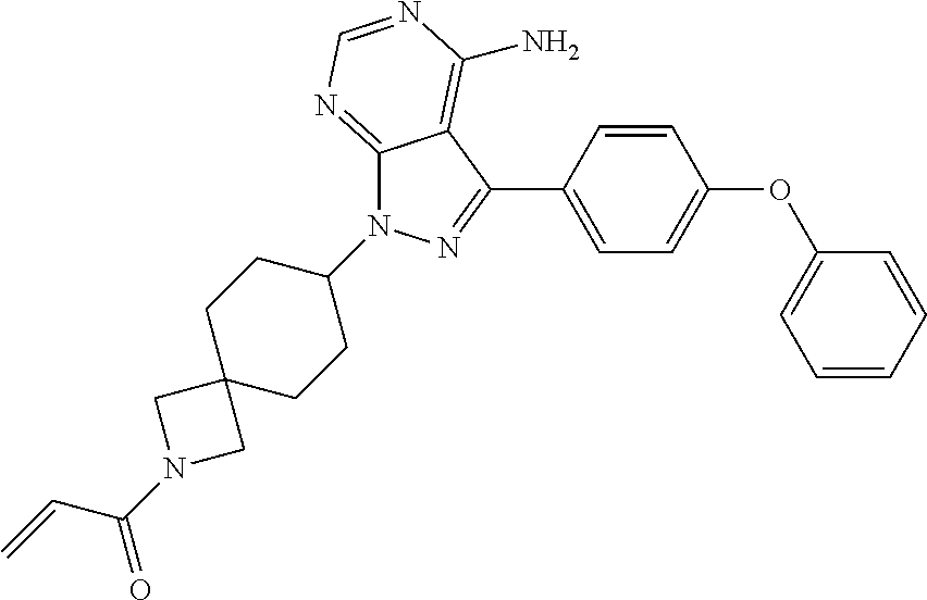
C1(C2=NN(C3CCC4(CC3)CN(C(C=C)=O)C4)C3=NC=NC(N)=C32)=CC=C(OC2=CC=CC=C2)C=C1
